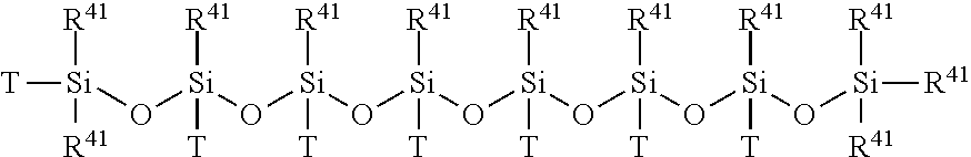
[R41][Si]([R41])([T])O[Si](O[Si](O[Si](O[Si](O[Si](O[Si](O[Si]([R41])([R41])[R41])([R41])[T])([R41])[T])([R41])[T])([R41])[T])([R41])[T])([R41])[T]
